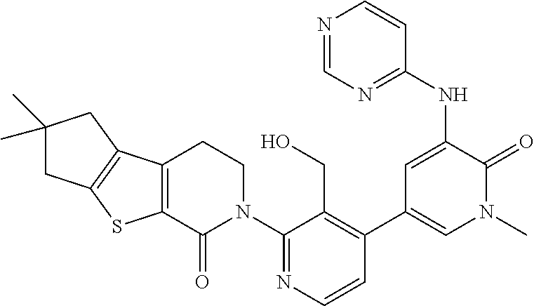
C12=C(C(=O)N(C3=NC=CC(C4=CN(C)C(=O)C(NC5=NC=NC=C5)=C4)=C3CO)CC1)SC1=C2CC(C)(C)C1
